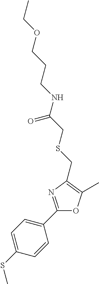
C1=C(SC)C=CC(C2=NC(CSCC(NCCCOCC)=O)=C(C)O2)=C1
